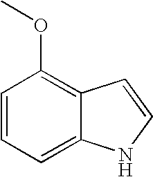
C1=CC=C2C(=C1OC)C=CN2
